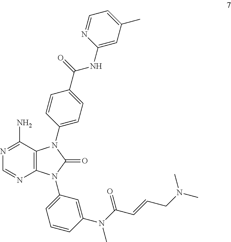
N1=C(N)C2=C(N=C1)N(C1=CC=CC(N(C(C=CCN(C)C)=O)C)=C1)C(=O)N2C1=CC=C(C(NC2=CC(C)=CC=N2)=O)C=C1
